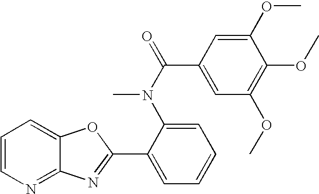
C12=NC=CC=C1OC(C1=CC=CC=C1N(C(C1=CC(OC)=C(OC)C(OC)=C1)=O)C)=N2
